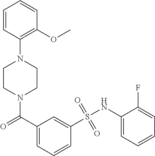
N1(C(C2=CC=CC(S(NC3=CC=CC=C3F)(=O)=O)=C2)=O)CCN(C2=C(OC)C=CC=C2)CC1
